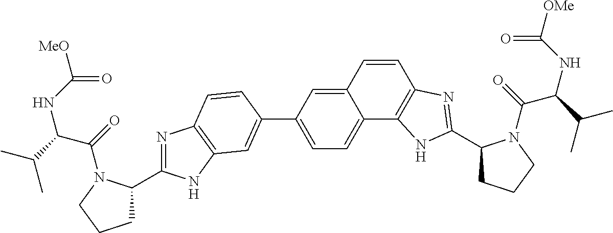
N1=C(C2CCCN2C(=O)C(C(C)C)NC([MeO])=O)NC2=C1C=CC(C1=CC=C3C(=C1)C=CC1=C3NC(C3CCCN3C(=O)C(C(C)C)NC([OMe])=O)=N1)=C2
